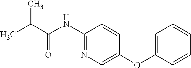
CC(C(NC1=NC=C(OC2=CC=CC=C2)C=C1)=O)C
